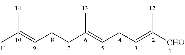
CC(=CCCC(=CCC=C([CHO])C)C)C
